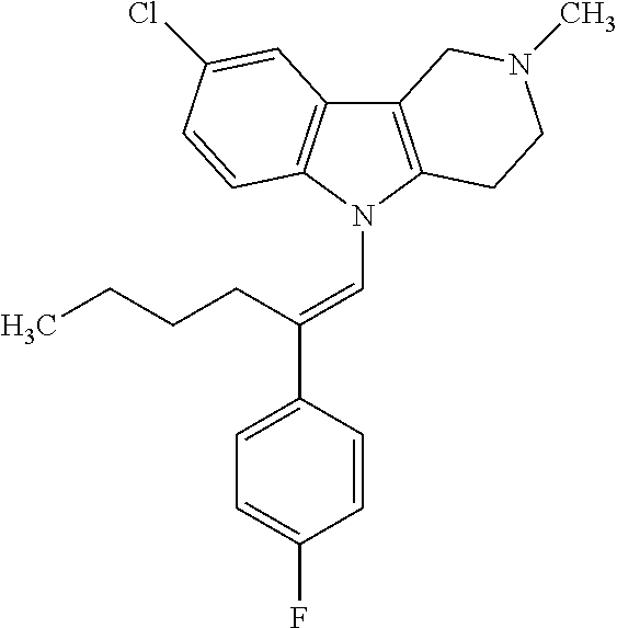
C12=C(N(C=C(C3=CC=C(F)C=C3)CCCC)C3=C1C=C(Cl)C=C3)CCN(C)C2
